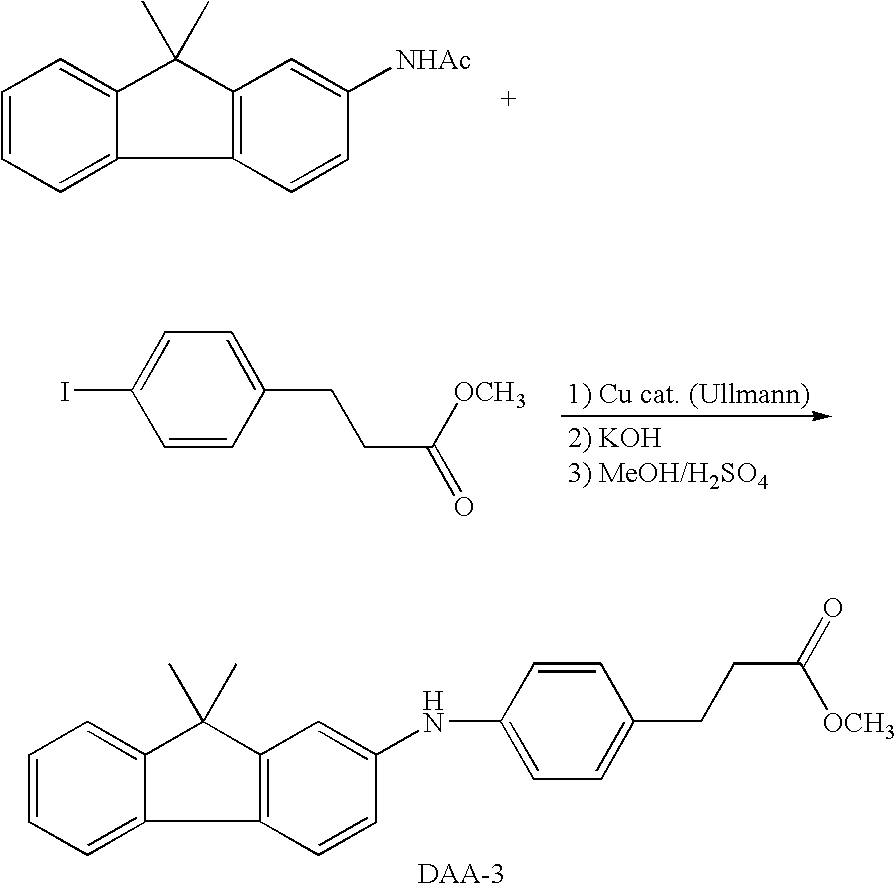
C1=CC(CCC([OCH3])=O)=CC=C1I.C1(NC2=CC3=C(C4=CC=CC=C4C3(C)C)C=C2)=CC=C(CCC(=O)[OCH3])C=C1.C12=C(C(C)(C)C3=CC=CC=C13)C=C([NHAc])C=C2
